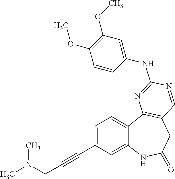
C1=C(C#CCN(C)C)C=C2C(=C1)C1=C(CC(=O)N2)C=NC(NC2=CC(OC)=C(OC)C=C2)=N1
